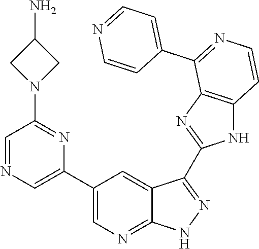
C1=NC=C(C2=CN=C3C(=C2)C(C2=NC4=C(N2)C=CN=C4C2=CC=NC=C2)=N[N H]3)N=C1N1CC(N)C1
